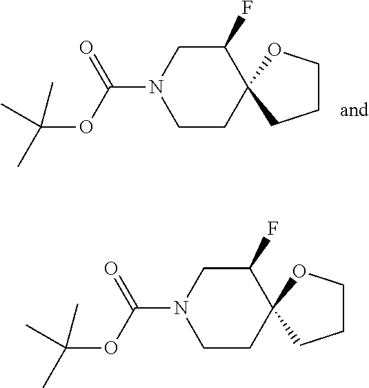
C1(F)CN(C(OC(C)(C)C)=O)CCC12CCCO2.C1(F)CN(C(OC(C)(C)C)=O)CCC12CCCO2
